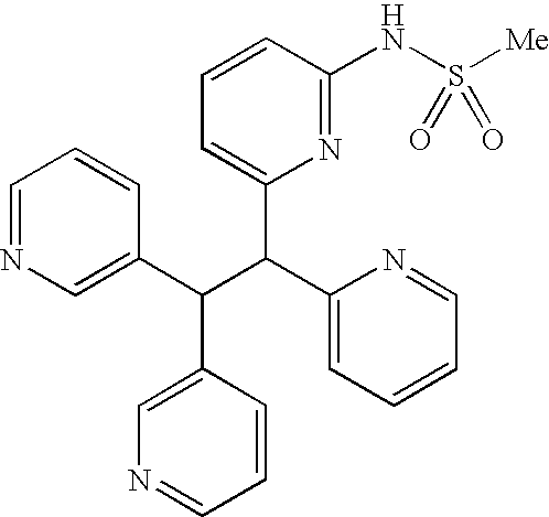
C1=NC=C(C(C(C2=CC=CC=N2)C2=CC=CC(NS([Me])(=O)=O)=N2)C2=CN=CC=C2)C=C1
